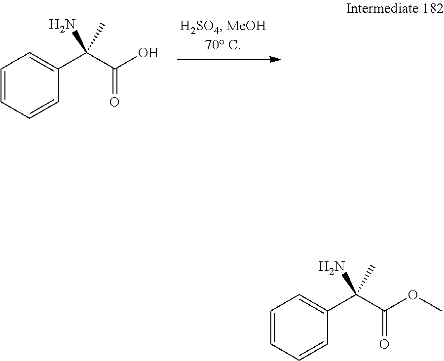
C1=CC=CC(C(C(=O)O)(N)C)=C1.C1=CC=CC(C(C(=O)OC)(N)C)=C1
